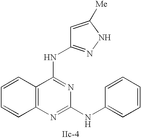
C12=C(N=C(NC3=CC=CC=C3)N=C1NC1=NNC([Me])=C1)C=CC=C2
